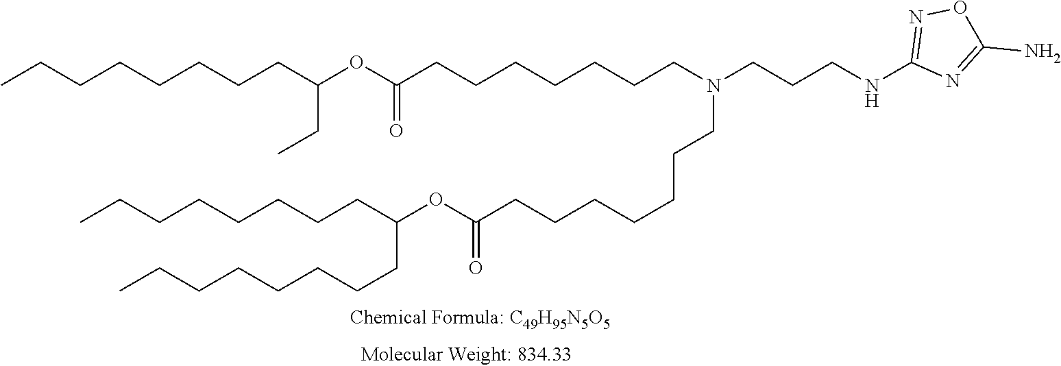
C1(NCCCN(CCCCCCCC(=O)OC(CCCCCCCC)CCCCCCCC)CCCCCCCC(=O)OC(CC)CCCCCCCC)=NOC(N)=N1
